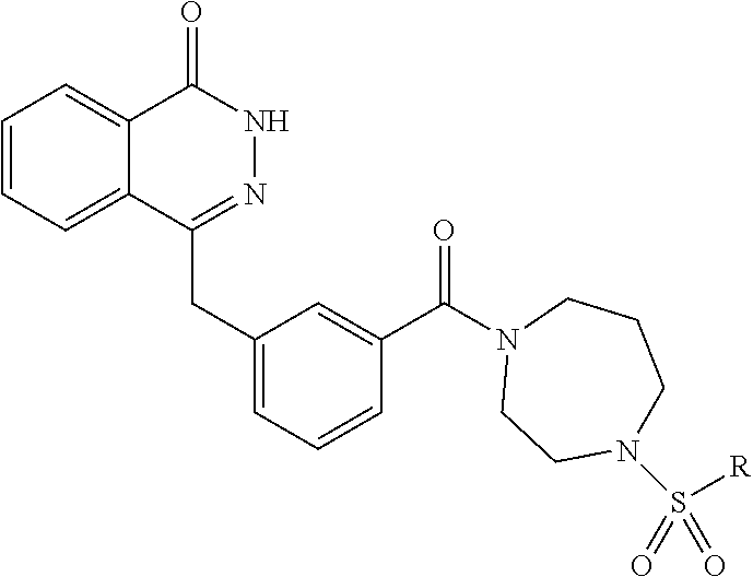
C1=CC=C2C(=C1)C(=O)NN=C2CC1=CC=CC(C(N2CCN(S([R])(=O)=O)CCC2)=O)=C1
